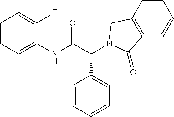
C1(NC(C(C2=CC=CC=C2)N2CC3=C(C=CC=C3)C2=O)=O)=CC=CC=C1F
